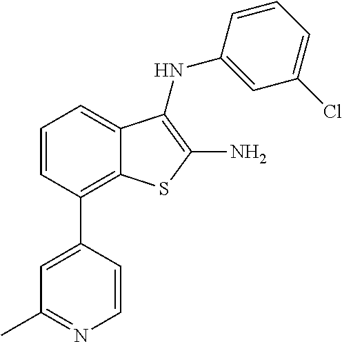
C1(C2=C3C(=CC=C2)C(NC2=CC(Cl)=CC=C2)=C(N)S3)=CC(C)=NC=C1
